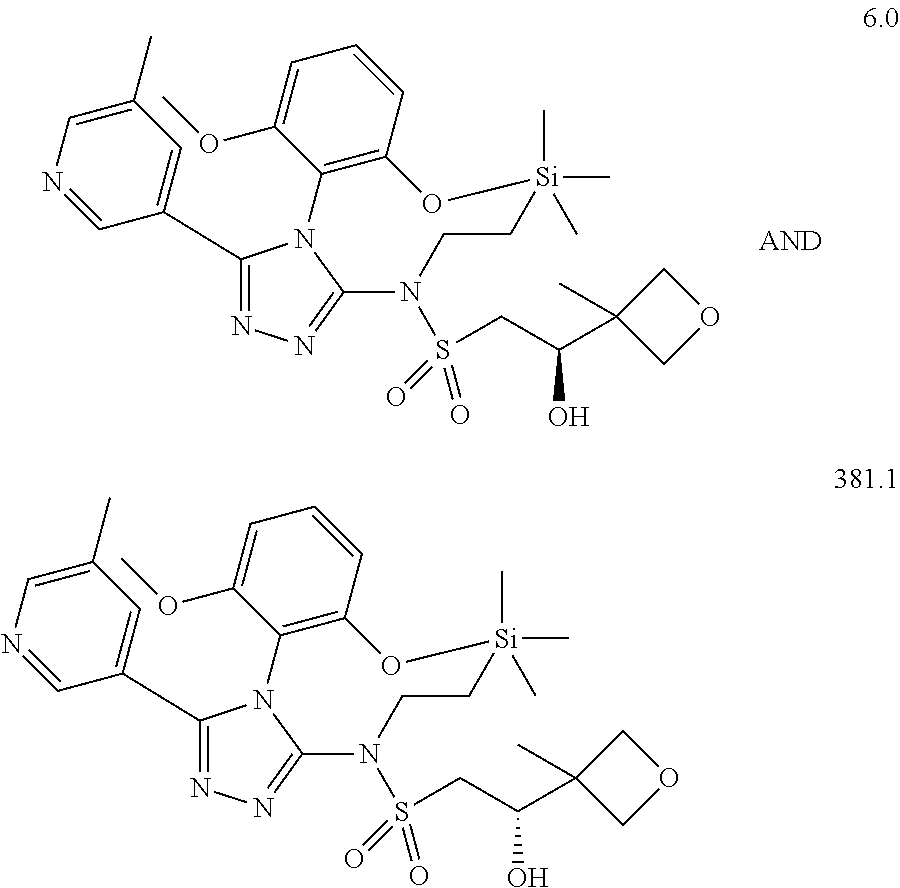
N1(S(CC(O)C2(C)COC2)(=O)=O)C2=NN=C(C3=CC(C)=CN=C3)N2C2=C(C=CC=C2OC)O[Si](C)(C)(C)CC1.N1(S(CC(O)C2(C)COC2)(=O)=O)C2=NN=C(C3=CC(C)=CN=C3)N2C2=C(C=CC=C2OC)O[Si](C)(C)(C)CC1
